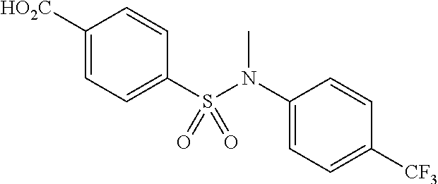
C1([HO2C])=CC=C(S(N(C2=CC=C([CF3])C=C2)C)(=O)=O)C=C1
